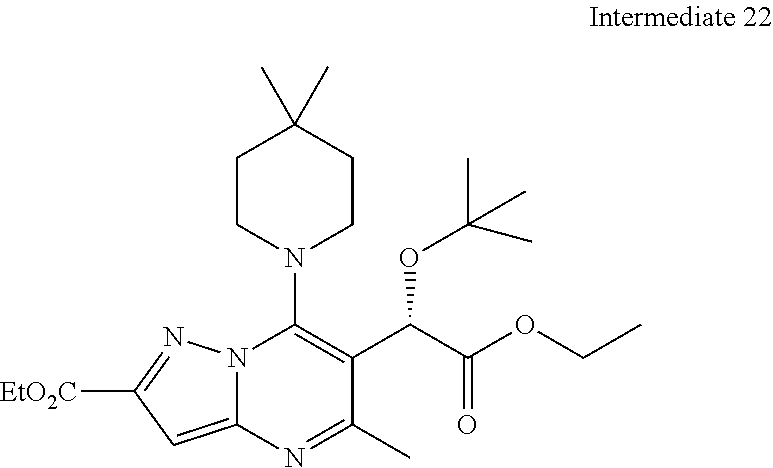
[EtO2C]C1=NN2C(=C1)N=C(C)C(C(C(OCC)=O)OC(C)(C)C)=C2N1CCC(C)(C)CC1
